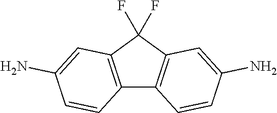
C12=C(C(F)(F)C3=C1C=CC(N)=C3)C=C(N)C=C2
